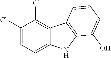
C1(Cl)=CC=C2C(=C1Cl)C1=C(N2)C(O)=CC=C1
